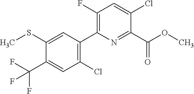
CSC1=CC(C2=C(F)C=C(Cl)C(C(OC)=O)=N2)=C(Cl)C=C1C(F)(F)F
